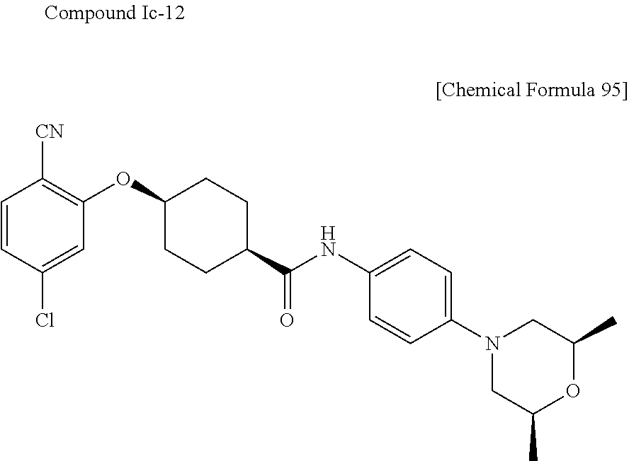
C1=CC(Cl)=CC(OC2CCC(C(NC3=CC=C(N4CC(C)OC(C)C4)C=C3)=O)CC2)=C1[CN]
